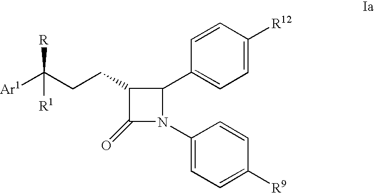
C1(=O)N(C2=CC=C([R9])C=C2)C(C2=CC=C([R12])C=C2)C1CCC([Ar1])([R])[R1]
